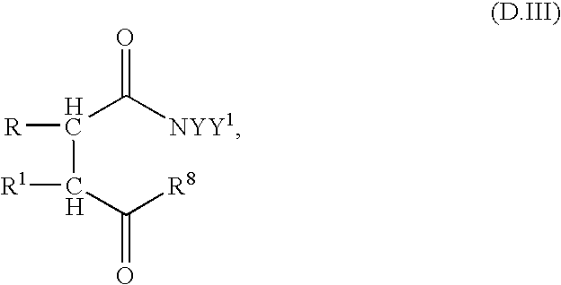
C(C([NYY1])=O)([R])C([R1])C([R8])=O
